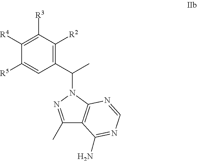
C1(C(C)N2N=C(C)C3=C2N=CN=C3N)=C([R2])C([R3])=C([R4])C([R5])=C1
